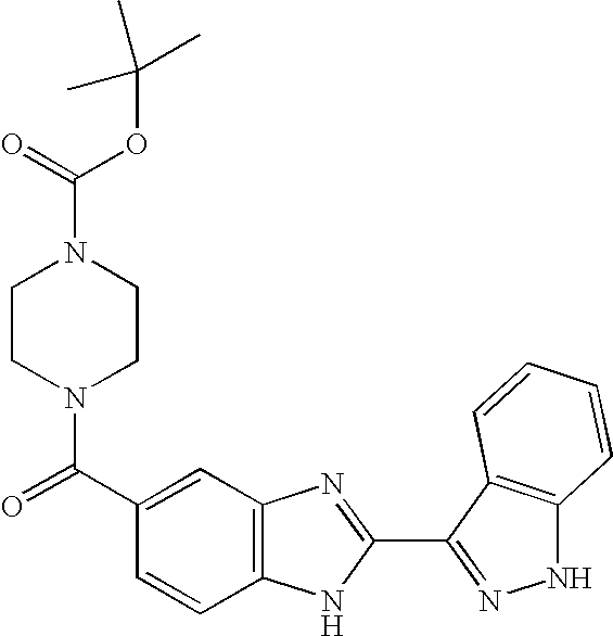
C1(C(=O)N2CCN(C(=O)OC(C)(C)C)CC2)=CC2=C(C=C1)NC(C1=NNC3=C1C=CC=C3)=N2
